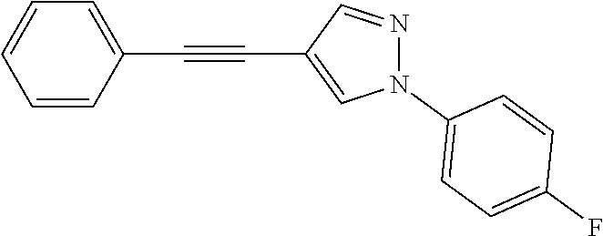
C1=CC(C#CC2=CN(C3=CC=C(F)C=C3)N=C2)=CC=C1
